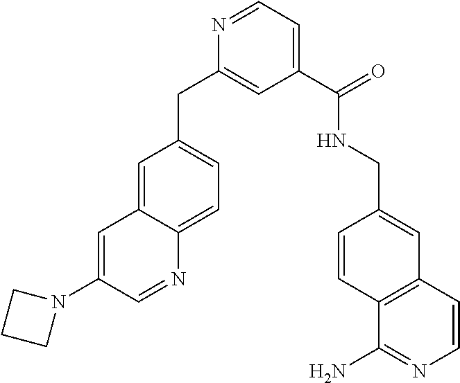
C1=C2C(=CC=C1CC1=CC(C(NCC3=CC4=C(C=C3)C(N)=NC=C4)=O)=CC=N1)N=CC(N1CCC1)=C2
